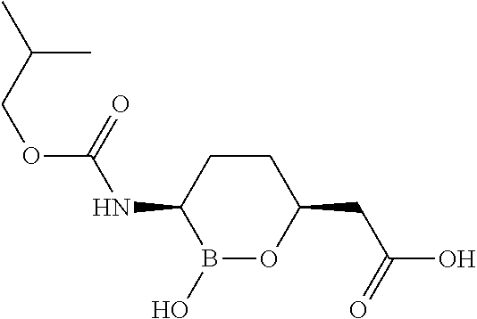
B1(O)OC(CC(O)=O)CCC1NC(OCC(C)C)=O
